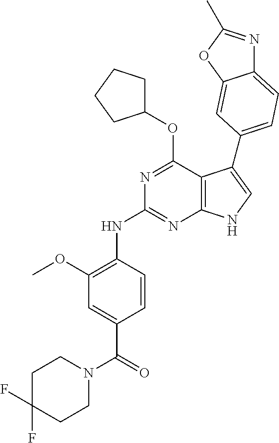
N(C1=NC2=C(C(OC3CCCC3)=N1)C(C1=CC=C3N=C(C)OC3=C1)=CN2)C1=C(OC)C=C(C(=O)N2CCC(F)(F)CC2)C=C1
